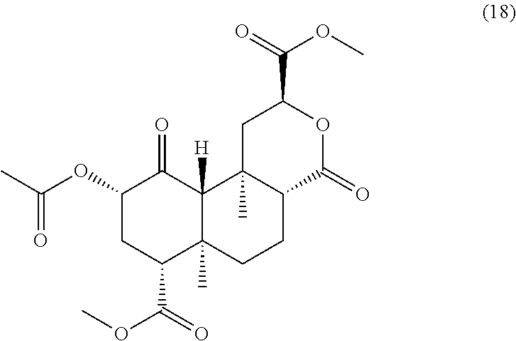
C1(OC(C)=O)CC(C(=O)OC)C2(C)C([H])(C1=O)C1(C)C(CC2)C(=O)OC(C(OC)=O)C1
